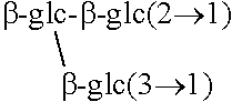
[b-glc(31)][b-glc-b-glc(21)]
